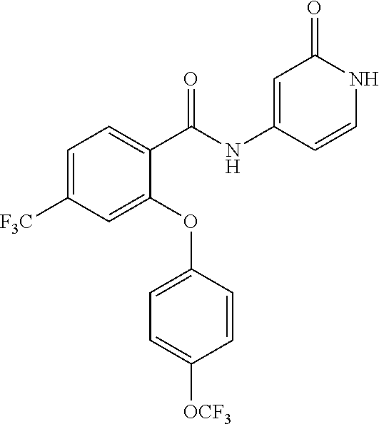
C1(NC(C2=CC=C([F3C])C=C2OC2=CC=C([OCF3])C=C2)=O)=CC(=O)NC=C1
